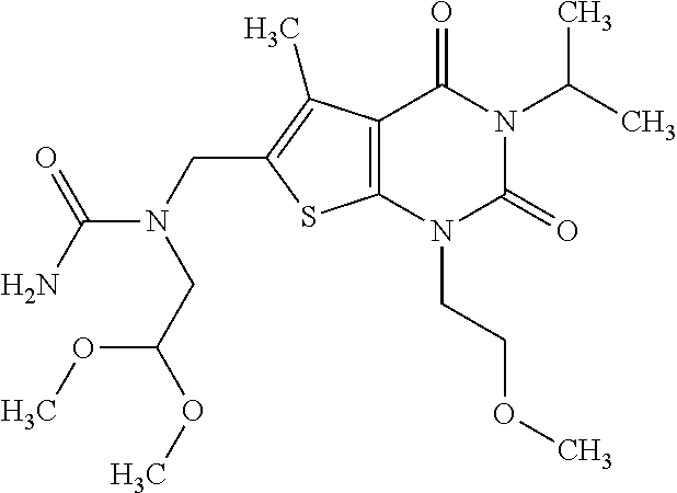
C12=C(N(CCOC)C(=O)N(C(C)C)C1=O)SC(CN(C(N)=O)CC(OC)OC)=C2C
